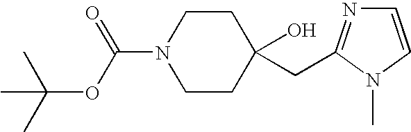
C1=CN(C)C(CC2(O)CCN(C(=O)OC(C)(C)C)CC2)=N1
